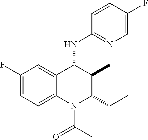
C1(F)=CC=C2C(=C1)C(NC1=NC=C(F)C=C1)C(C)C(CC)N2C(C)=O
